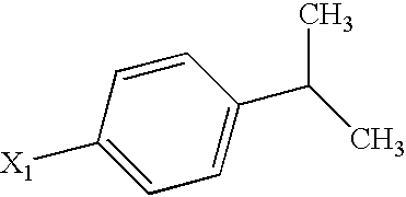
C1=C([X1])C=CC(C(C)C)=C1
